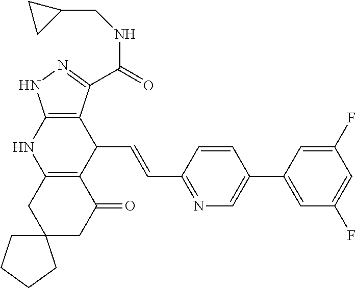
C12=C(CC3(CC1=O)CCCC3)NC1=C(C2C=CC2=NC=C(C3=CC(F)=CC(F)=C3)C=C2)C(C(NCC2CC2)=O)=NN1
